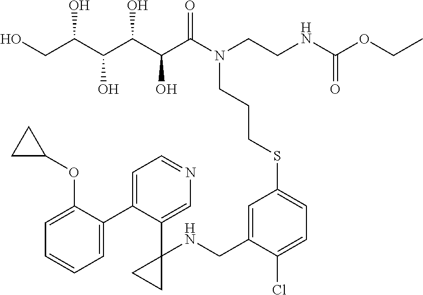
OCC(C(C(C(C(N(CCNC(OCC)=O)CCCSC1=CC=C(Cl)C(CNC2(C3=CN=CC=C3C3=CC=CC=C3OC3CC3)CC2)=C1)=O)O)O)O)O
